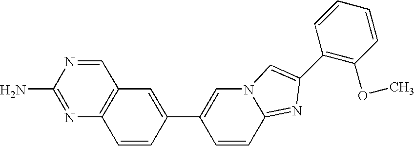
C1=NC(N)=NC2=C1C=C(C1=CN3C(=NC(C4=C(OC)C=CC=C4)=C3)C=C1)C=C2
